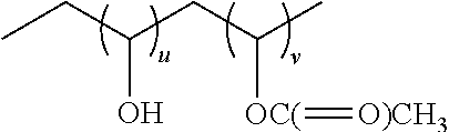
C(O)(CC)CC(C)[OC(]=[O)CH3]
